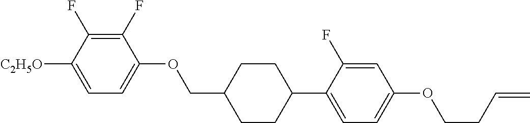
C1(F)=C(F)C([C2H5O])=CC=C1OCC1CCC(C2=CC=C(OCCC=C)C=C2F)CC1
